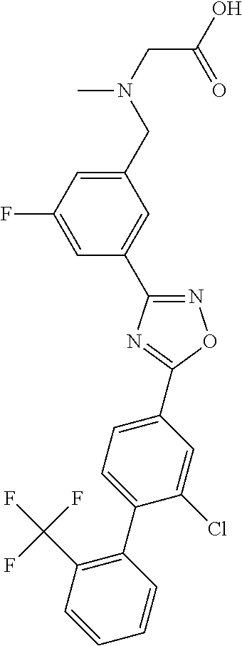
C1(CN(C)CC(=O)O)=CC(F)=CC(C2=NOC(C3=CC=C(C4=C(C(F)(F)F)C=CC=C4)C(Cl)=C3)=N2)=C1
